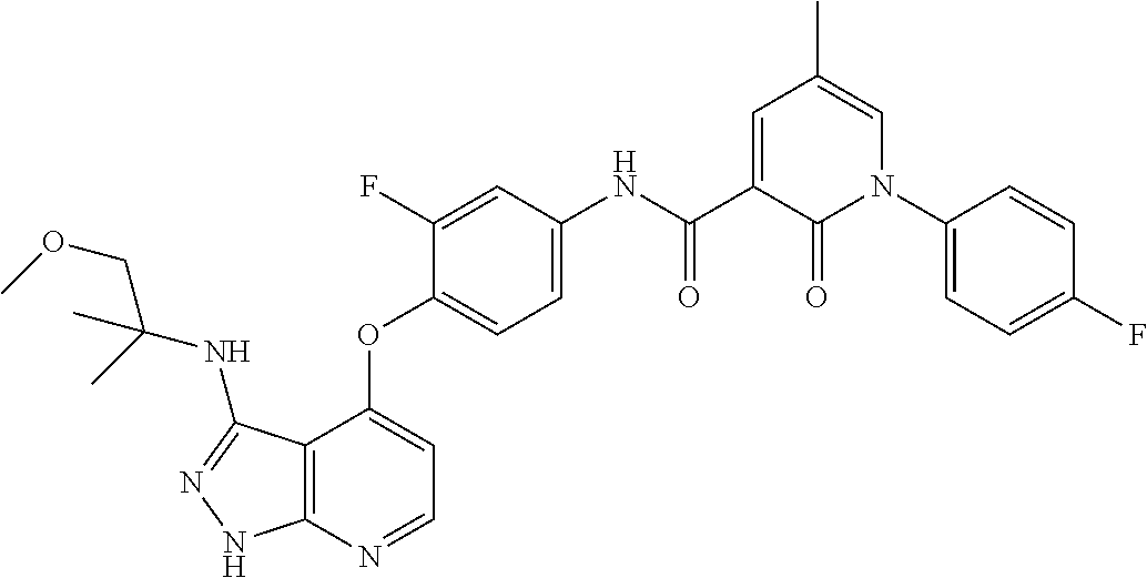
C12=C(N=CC=C1OC1=CC=C(NC(C3=CC(C)=CN(C4=CC=C(F)C=C4)C3=O)=O)C=C1F)NN=C2NC(COC)(C)C
